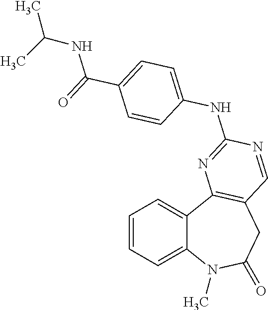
C1=CC=C2C(=C1)C1=C(CC(=O)N2C)C=NC(NC2=CC=C(C(=O)NC(C)C)C=C2)=N1
